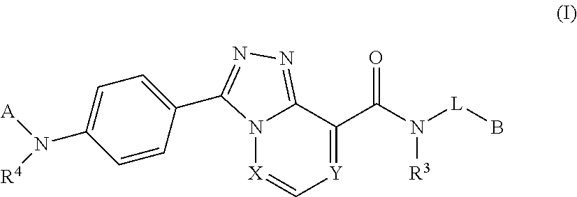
N12[X]=C[Y]=C(C(N([L]B)[R3])=O)C1=NN=C2C1=CC=C(N([A])[R4])C=C1
